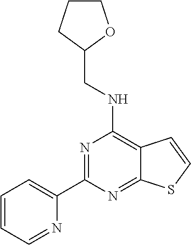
C1(C2=CC=CC=N2)=NC(NCC2OCCC2)=C2C(=N1)SC=C2
